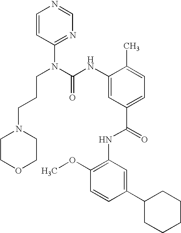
C1=CC(N(C(NC2=CC(C(NC3=C(OC)C=CC(C4CCCCC4)=C3)=O)=CC=C2C)=O)CCCN2CCOCC2)=NC=N1
